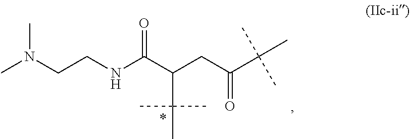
N(CCNC(C(CC(C(C)(C)C)=O)C(C)(C)C)=O)(C)C
